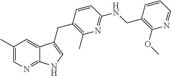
C1(C)=CN=C2C(=C1)C(CC1=C(C)N=C(NCC3=C(OC)N=CC=C3)C=C1)=CN2
